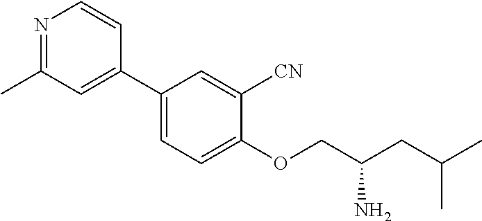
CC1=NC=CC(C2=CC=C(OCC(CC(C)C)N)C([CN])=C2)=C1
